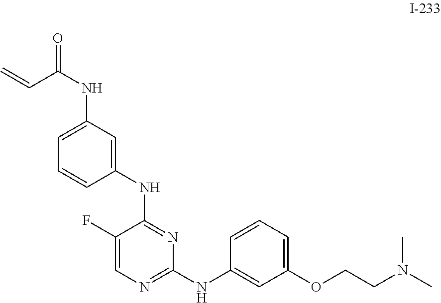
C1(F)=CN=C(NC2=CC(OCCN(C)C)=CC=C2)N=C1NC1=CC(NC(=O)C=C)=CC=C1
